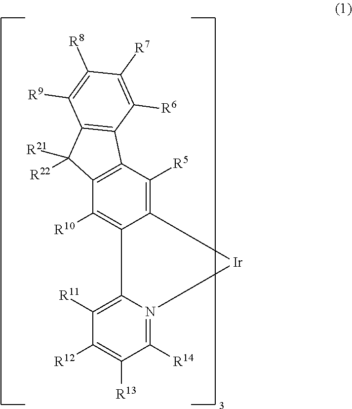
C12=C(C([R5])=C3C(=C1[R10])CC1=C([R11])C([R12])=C([R13])C([R14])=N1CC[Ir]CC3)C1=C(C2([R21])[R22])C([R9])=C([R8])C([R7])=C1[R6]
